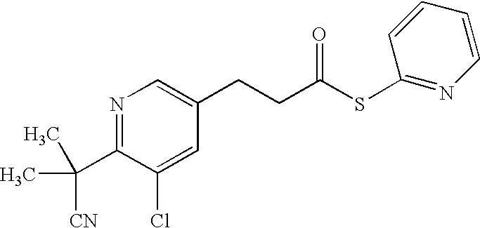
N1=C(C([CN])(C)C)C(Cl)=CC(CCC(SC2=NC=CC=C2)=O)=C1
